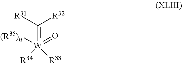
[W](=C([R31])[R32])([R33])([R34])([(R35)n])=O
